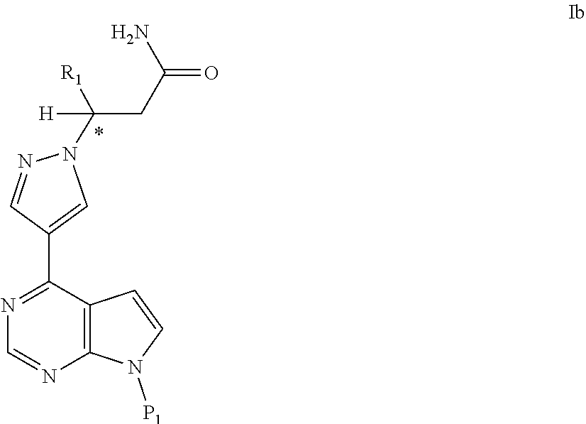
N1=C(C2=CN(C([R1])([H])CC(=O)N)N=C2)C2=C(N=C1)N([P1])C=C2
